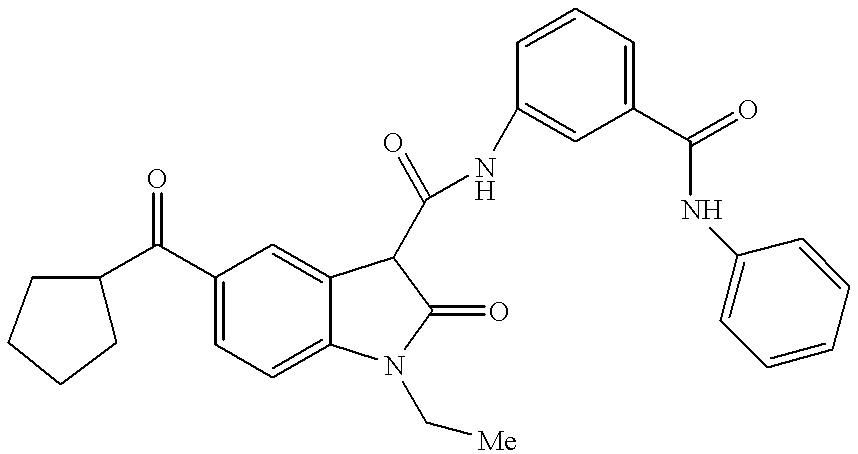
C(C1=CC=C2C(=C1)C(C(NC1=CC(C(=O)NC3=CC=CC=C3)=CC=C1)=O)C(=O)N2C[Me])(=O)C1CCCC1
